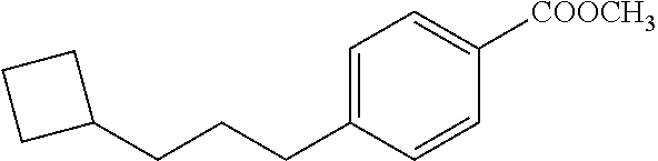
C1=C(CCCC2CCC2)C=CC([COOCH3])=C1
